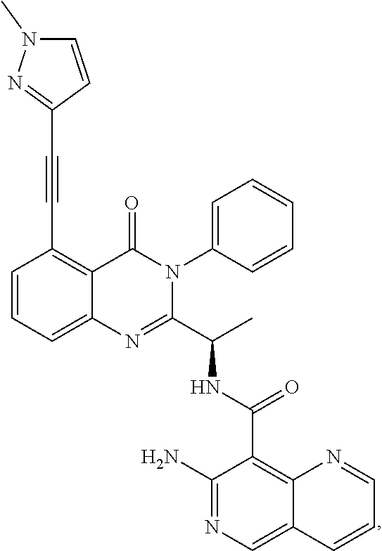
C1=CC=C2C(=C1C#CC1=NN(C)C=C1)C(=O)N(C1=CC=CC=C1)C(C(C)NC(=O)C1=C3C(=CN=C1N)C=CC=N3)=N2
